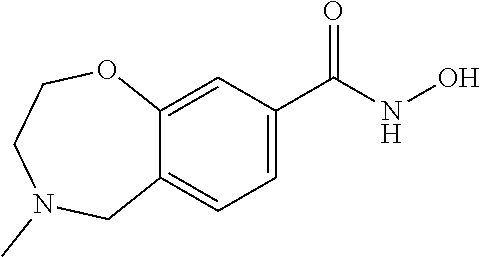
C1(C(NO)=O)=CC=C2C(=C1)OCCN(C)C2
